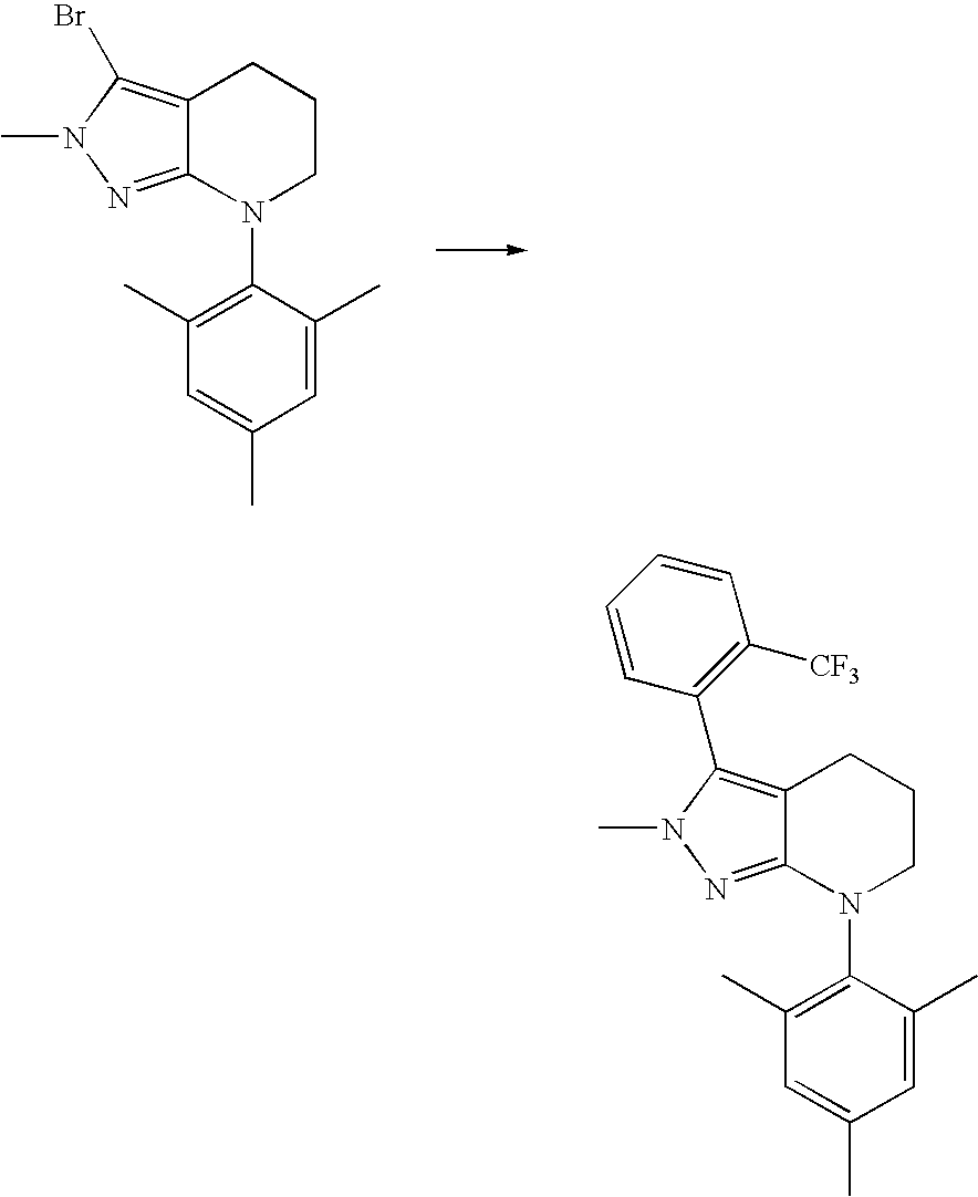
C1=C(C)C(N2CCCC3=C(Br)N(C)N=C23)=C(C)C=C1C.C1=C(C)C(N2CCCC3=C(C4=C([CF3])C=CC=C4)N(C)N=C23)=C(C)C=C1C
